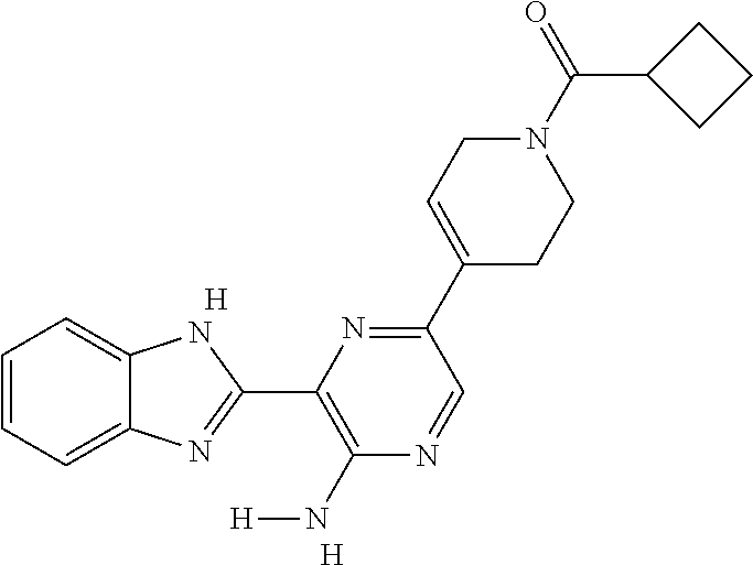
C1=CC=C2C(=C1)NC(C1=C(N[H])N=CC(C3=CCN(C(=O)C4CCC4)CC3)=N1)=N2.[H].[H]
